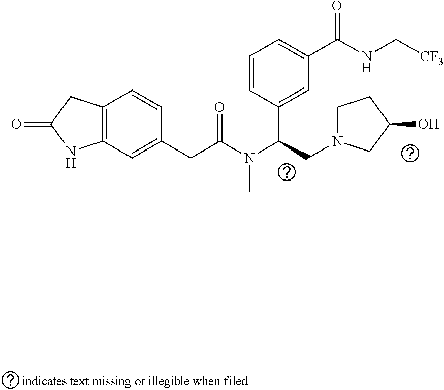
C12=C(C=C(CC(=O)N(C)C(C3=CC(C(=O)NC[CF3])=CC=C3)CN3CCC(O)C3)C=C1)NC(=O)C2
